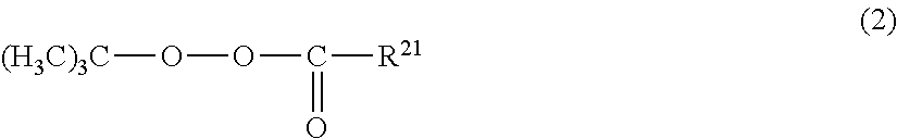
O(OC([R21])=O)[(H3C)3C]
